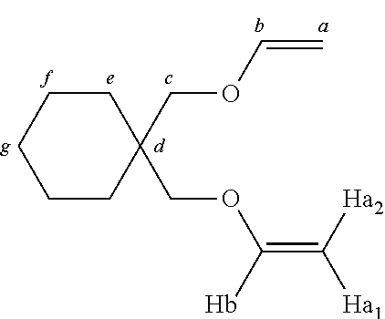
C1CC(COC(=C([Ha2])[Ha1])[Hb])(COC=C)CCC1
